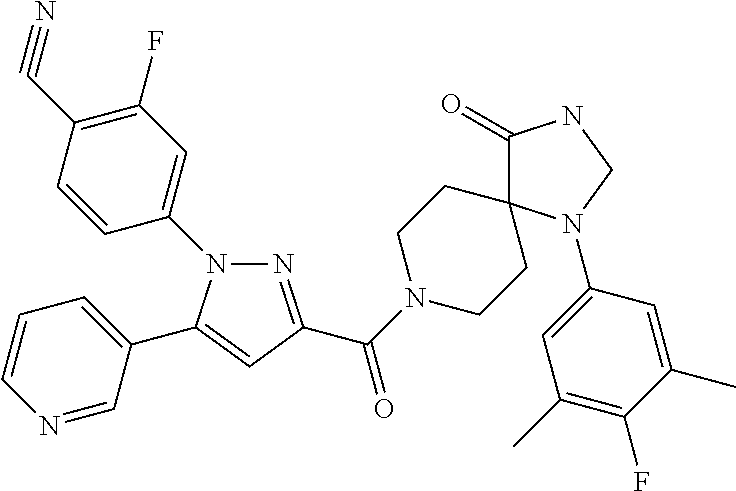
C1(N2N=C(C(=O)N3CCC4(CC3)C(=O)NCN4C3=CC(C)=C(F)C(C)=C3)C=C2C2=CC=CN=C2)=CC(F)=C(C#N)C=C1
